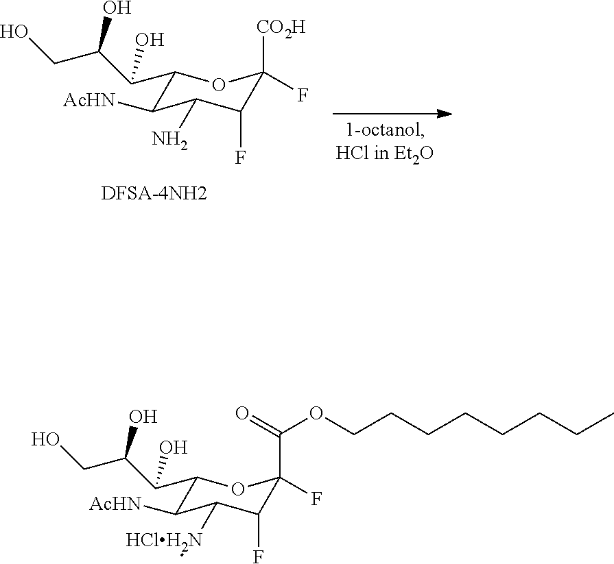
C1(C(C(CO)O)O)C([AcHN])C([HClH2N])C(F)C(F)(C(=O)OCCCCCCCC)O1.C1(C(C(CO)O)O)C([AcHN])C(N)C(F)C(F)([CO2H])O1.[DFSA-4NH2]
